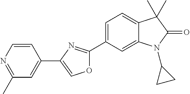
C1=C(C2=NC(C3=CC(C)=NC=C3)=CO2)C=C2C(=C1)C(C)(C)C(=O)N2C1CC1
